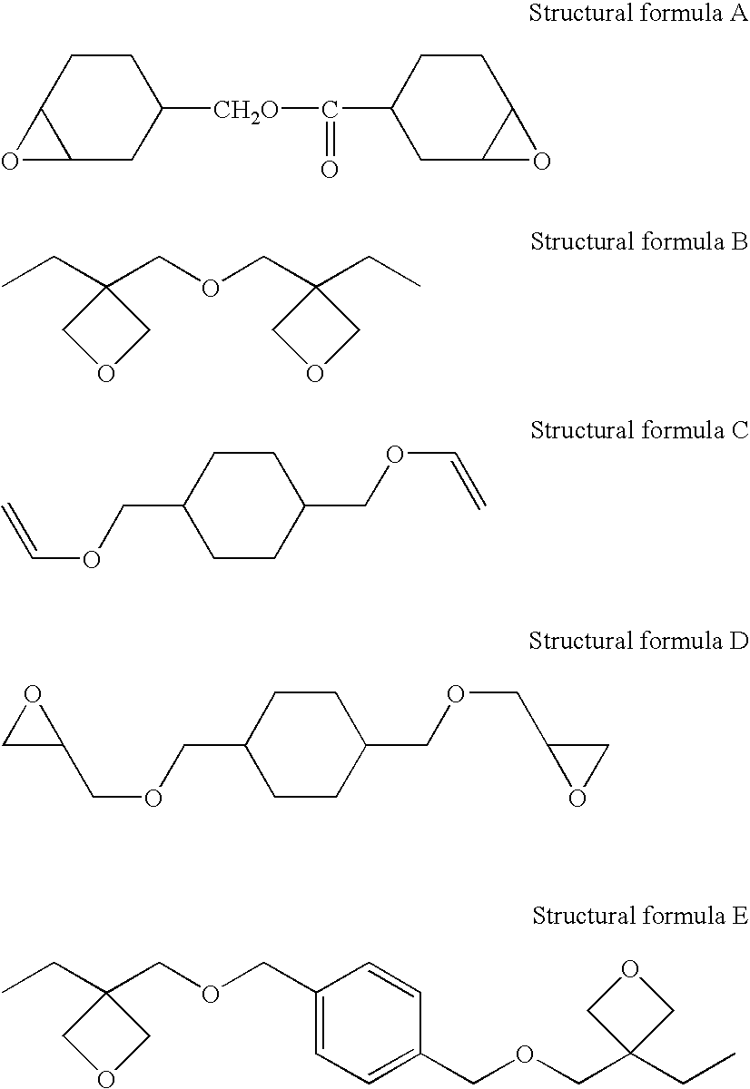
C12CC([CH2O]C(C3CC4C(CC3)O4)=O)CCC1O2.CCC1(COCC2(CC)COC2)COC1.C1C(COC=C)CCC(COC=C)C1.C1C(COCC2OC2)CCC(COCC2OC2)C1.C1(COCC2(CC)COC2)=CC=C(COCC2(CC)COC2)C=C1
